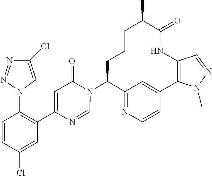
C12=NC=CC(=C1)C1=C(NC(=O)C(C)CCCC2N2C(=O)C=C(C3=C(N4C=C(Cl)N=N4)C=CC(Cl)=C3)N=C2)C=NN1C
